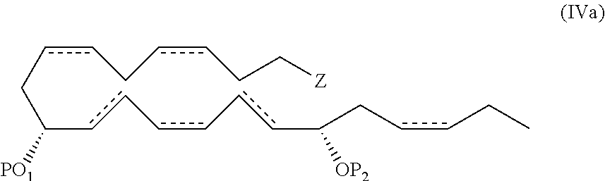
C(cc-cc-ccC(CccCC)[OP2])(CccCccCC[Z])[PO1]
